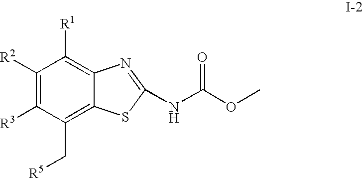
C1([R2])=C([R3])C(C[R5])=C2C(=C1[R1])N=C(NC(OC)=O)S2
